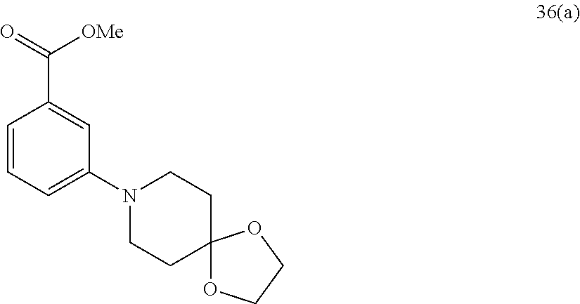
C1=CC=C(N2CCC3(CC2)OCCO3)C=C1C(=O)[OMe]
